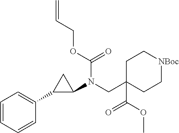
C1=CC=CC(C2C(N(C(=O)OCC=C)CC3(C(OC)=O)CC[NBoc]CC3)C2)=C1
